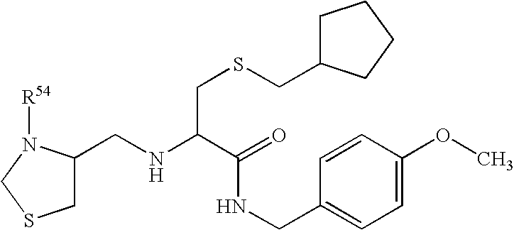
C1C(CNC(C(NCC2=CC=C(OC)C=C2)=O)CSCC2CCCC2)N([R54])CS1
